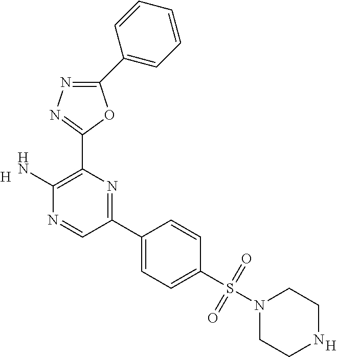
C1(N)=C(C2=NN=C(C3=CC=CC=C3)O2)N=C(C2=CC=C(S(N3CCNCC3)(=O)=O)C=C2)C=N1.[H].[H]
